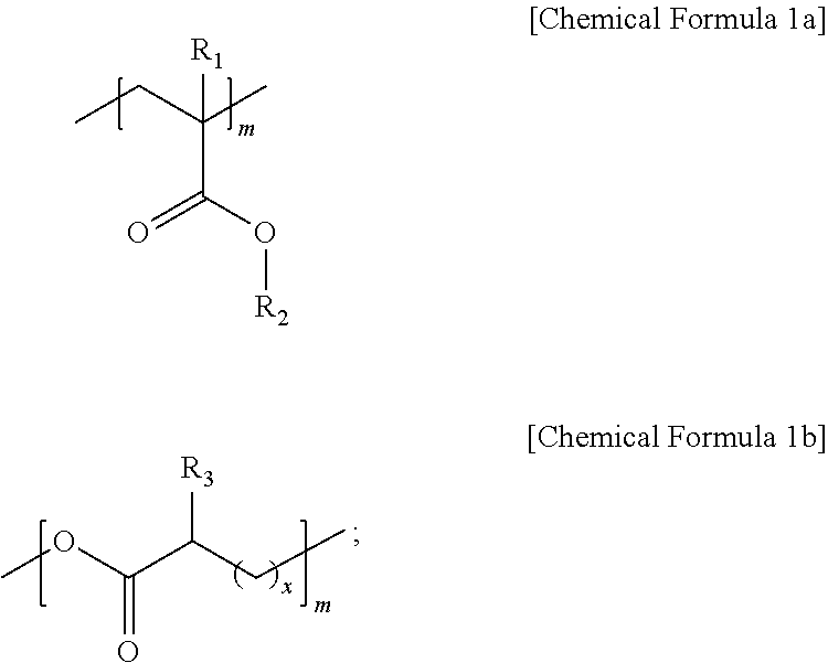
CCC(C)(C(O[R2])=O)[R1].[R3]C(CC)C(OC)=O
